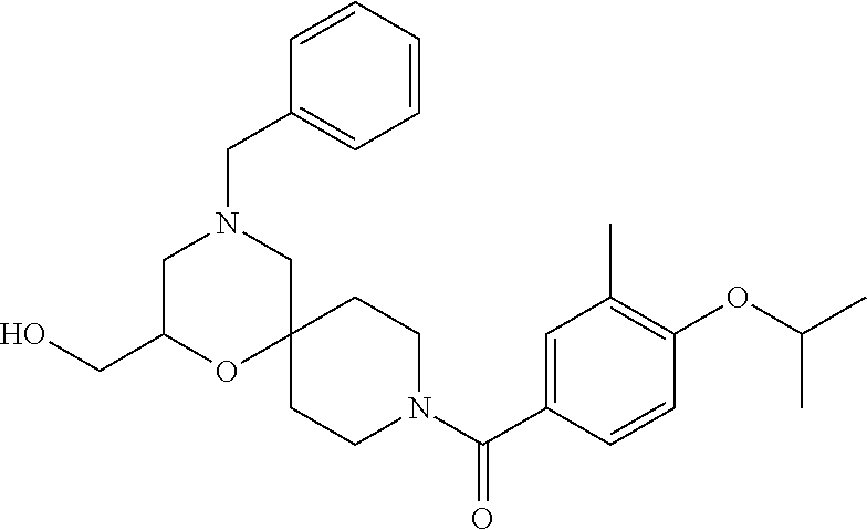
C1=C(C(N2CCC3(CC2)CN(CC2=CC=CC=C2)CC(CO)O3)=O)C=CC(OC(C)C)=C1C
